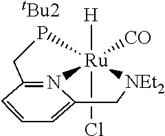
[tBu2].[H][Ru]12([CO])(Cl)PCC3=N1C(=CC=C3)C[NEt2]2
